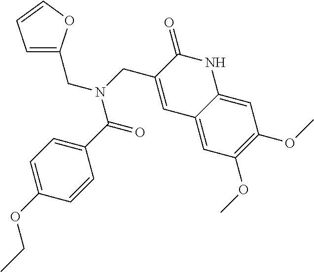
C1=C(CN(C(C2=CC=C(OCC)C=C2)=O)CC2=CC3=CC(OC)=C(OC)C=C3NC2=O)OC=C1
